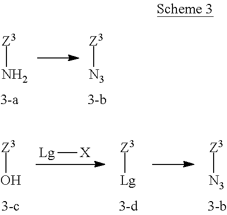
[Z3]N.[Z3][N3].[Z3]O.[Lg][X].[Z3][Lg].[Z3][N3]
